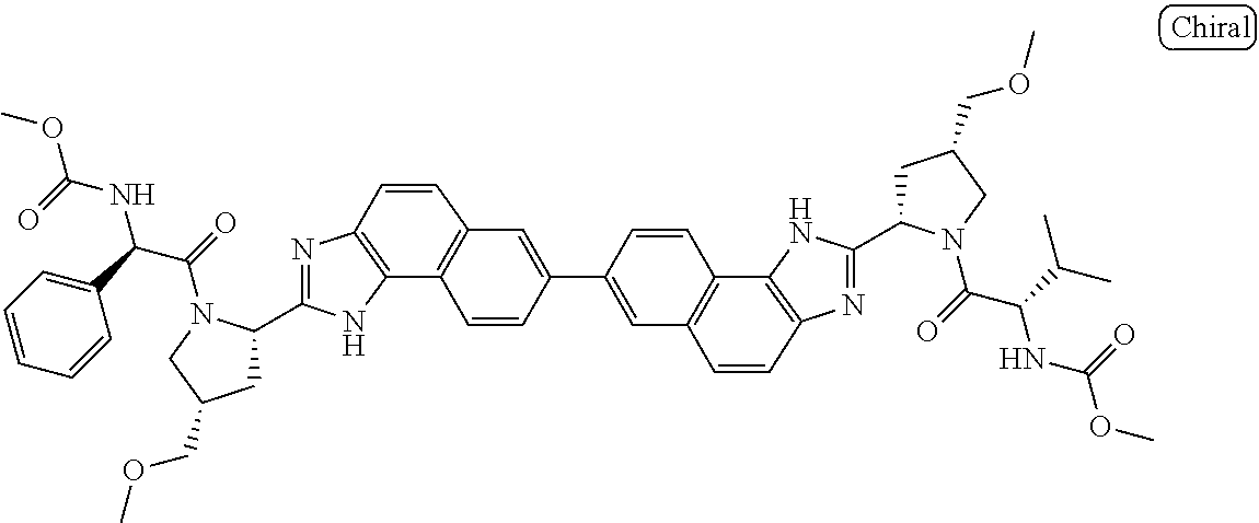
C12=C(N=C(C3CC(COC)CN3C(=O)C(C3=CC=CC=C3)NC(=O)OC)N1)C=CC1=C2C=CC(C2=CC3=C(C4=C(N=C(C5CC(COC)CN5C(=O)C(C(C)C)NC(=O)OC)N4)C=C3)C=C2)=C1
